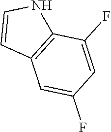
C1=CC2=C(N1)C(F)=CC(F)=C2
